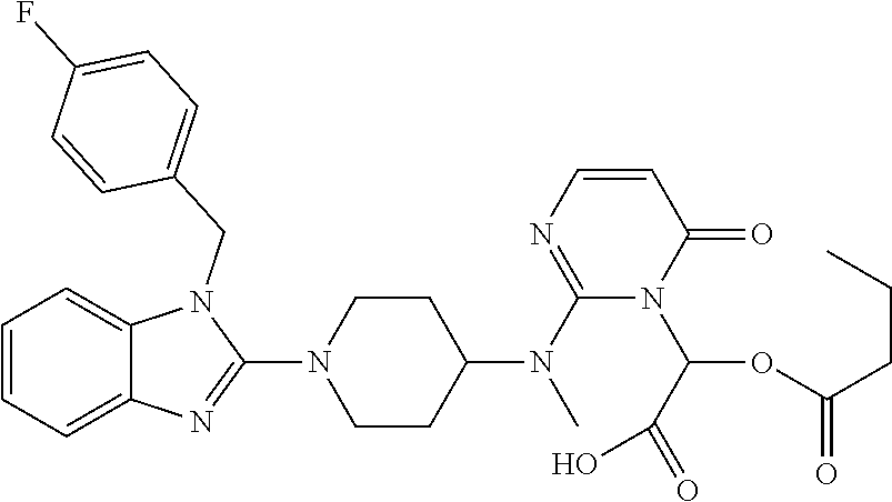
C1=CC=C2C(=C1)N(CC1=CC=C(F)C=C1)C(N1CCC(N(C3=NC=CC(=O)N3C(OC(=O)CCC)C(=O)O)C)CC1)=N2
